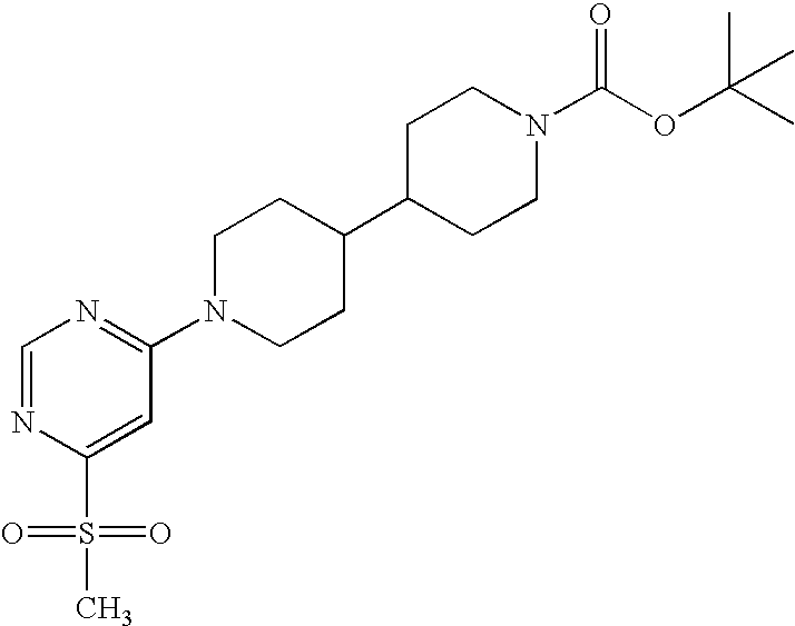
C1=NC(S(C)(=O)=O)=CC(N2CCC(C3CCN(C(OC(C)(C)C)=O)CC3)CC2)=N1
